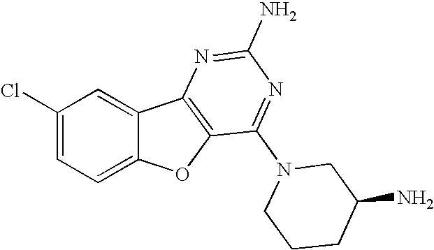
C1(Cl)=CC=C2C(=C1)C1=C(O2)C(N2CCCC(N)C2)=NC(N)=N1
